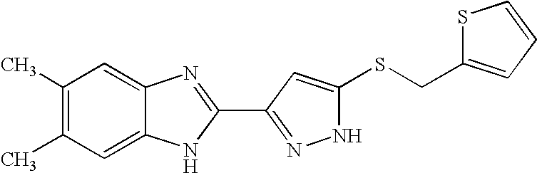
C1=C2C(=CC(C)=C1C)N=C(C1=NNC(SCC3=CC=CS3)=C1)N2
